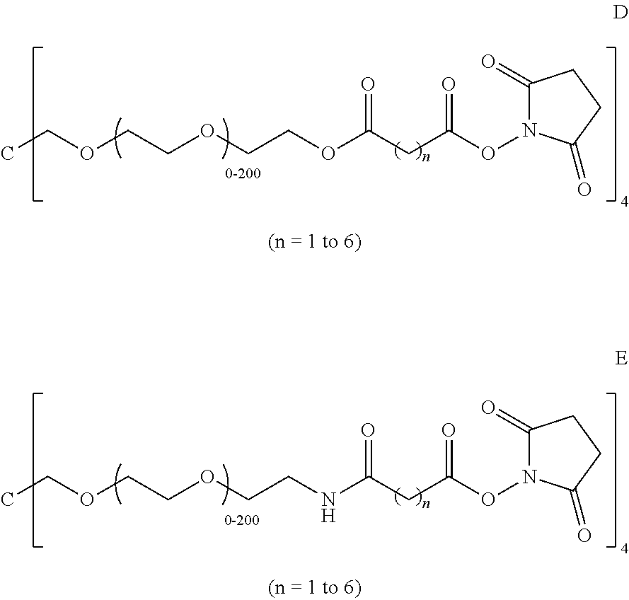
C1(=O)CCC(=O)N1OC(CC(OCCOCCOCC)=O)=O.C1(=O)CCC(=O)N1OC(CC(NCCOCCOCC)=O)=O
